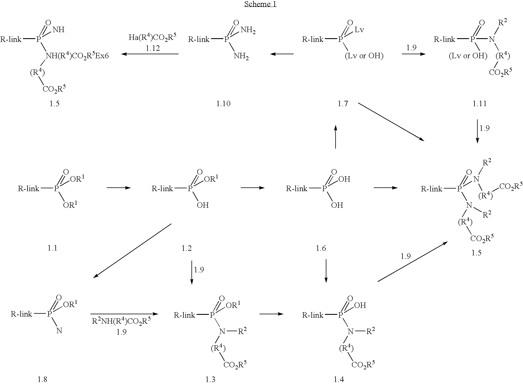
[R-link]P([OR1])(=O)[OR1].[R-link]P([OR1])(=O)O.[R-link]P(O)(=O)O.[R-link]P(=O)(N([(R4)][CO2R5])[R2])N([(R4)][CO2R5])[R2].[R-link]P([OR1])(=O)N([(R4)][CO2R5])[R2].[R-link]P(O)(=O)N([(R4)][CO2R5])[R2].[R-link]P([OR1])(=O)N.[R-link]P(N)(=O)[NH(R4)CO2R5Ex6][(R4)][CO2R5].[R-link]P(N)(=O)N.[R-link]P([Lv])(=O)[(Lv or OH)].[R-link]P(N([R2])[(R4)][CO2R5])(=O)[(Lv or OH)]
